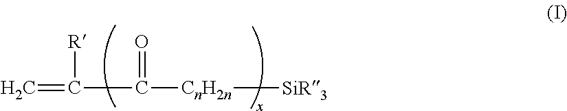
C=C([R])C(=O)[CnH2n][SiR3]
